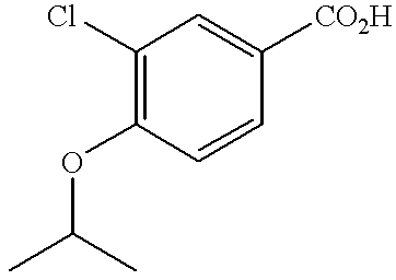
C1(Cl)=C(OC(C)C)C=CC([CO2H])=C1
